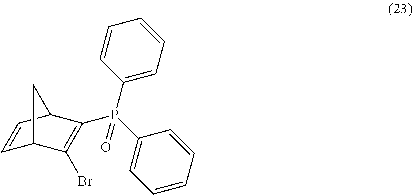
C1=CC(P(C2=CC=CC=C2)(=O)C2=C(Br)C3C=CC2C3)=CC=C1
